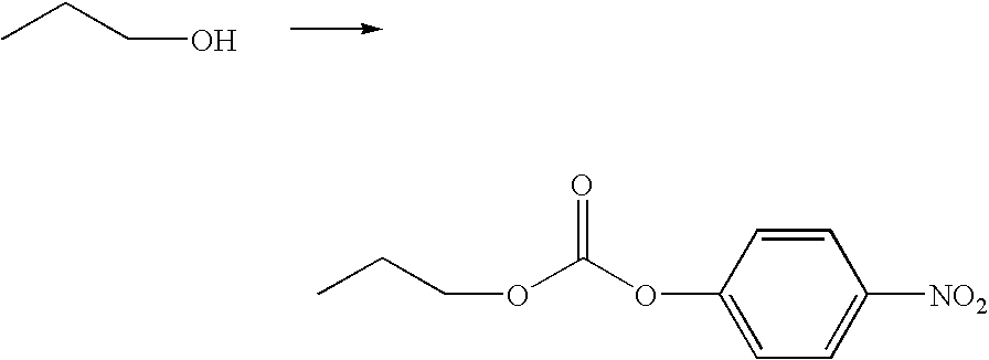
CCCO.C1=CC(OC(OCCC)=O)=CC=C1[NO2]
